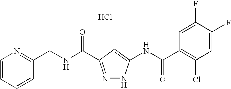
N(C(=O)C1=NNC(NC(C2=C(Cl)C=C(F)C(F)=C2)=O)=C1)CC1=NC=CC=C1.Cl
